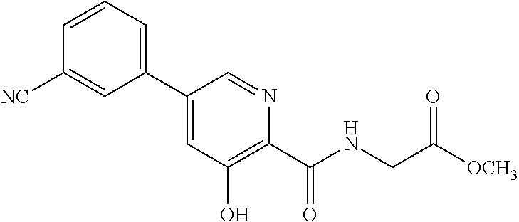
C1=CC=C(C2=CC(O)=C(C(=O)NCC([OCH3])=O)N=C2)C=C1[NC]
